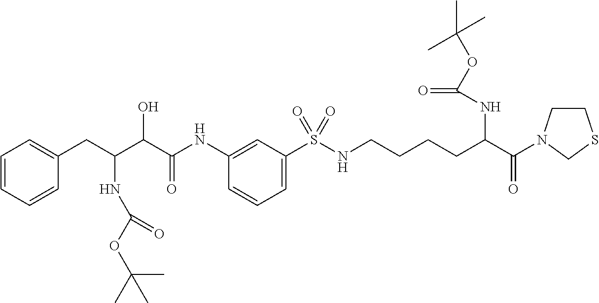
C1=CC=CC(CC(C(C(NC2=CC(S(NCCCCC(C(=O)N3CCSC3)NC(=O)OC(C)(C)C)(=O)=O)=CC=C2)=O)O)NC(OC(C)(C)C)=O)=C1
